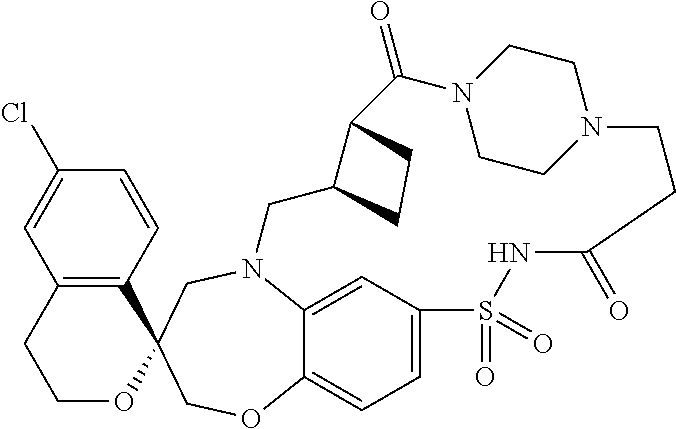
N12C3=CC(=CC=C3OCC3(C4=C(C=C(Cl)C=C4)CCO3)C1)S(=O)(=O)NC(=O)CCN1CCN(C(=O)C3C(C2)CC3)CC1
